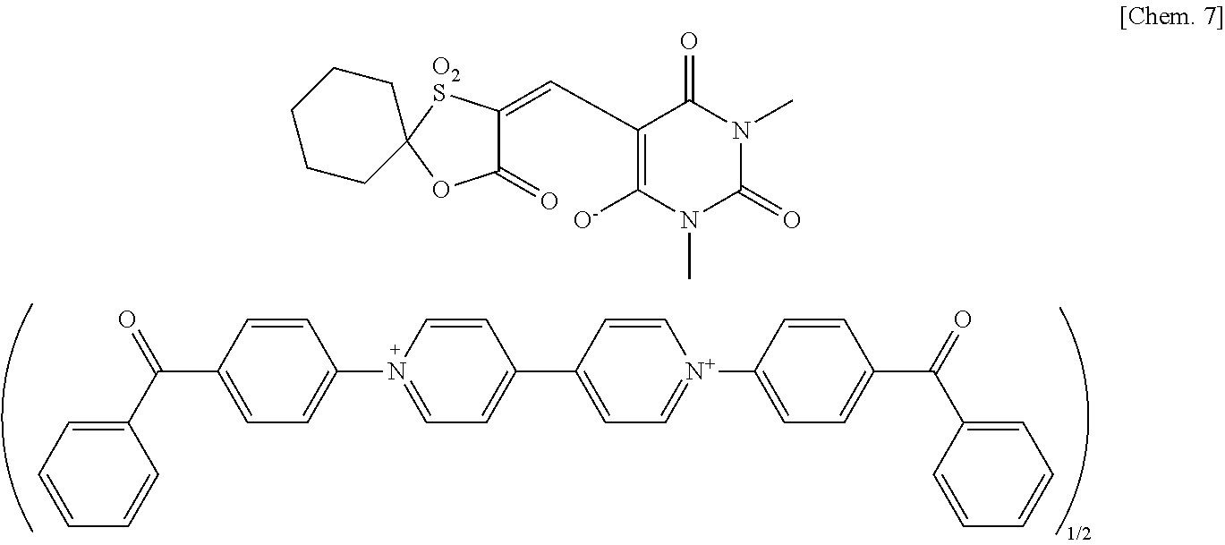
C1(C(=O)C2=CC=C(N3=CC=C(C4=CC=[N+](C5=CC=C(C(C6=CC=CC=C6)=O)C=C5)C=C4)C=C3)C=C2)=CC=CC=C1.C1(C=C2C(=O)OC3([O2S]2)CCCCC3)=C([O-])N(C)C(=O)N(C)C1=O
